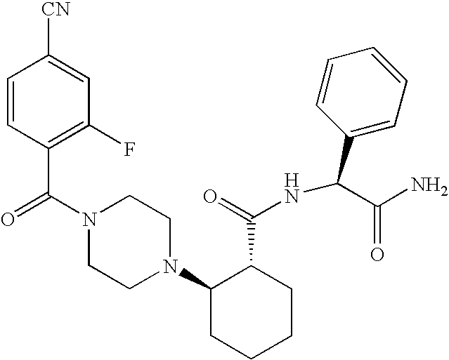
C(N1CCN(C2CCCCC2C(=O)NC(C2=CC=CC=C2)C(N)=O)CC1)(=O)C1=C(F)C=C([CN])C=C1
